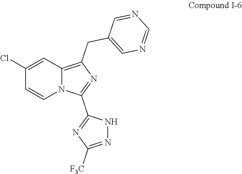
C1(Cl)=CC2=C(CC3=CN=CN=C3)N=C(C3=NC([F3C])=NN3)N2C=C1
